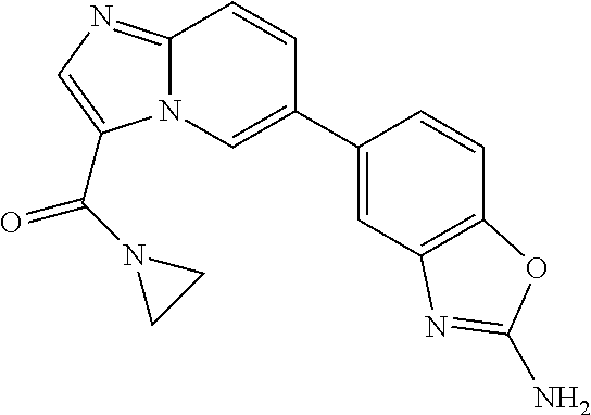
N12C(=NC=C1C(=O)N1CC1)C=CC(C1=CC3=C(C=C1)OC(N)=N3)=C2
